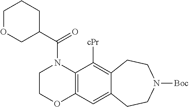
C1(C(=O)N2CCOC3=C2C([cPr])=C2C(=C3)CCN([Boc])CC2)CCCOC1
